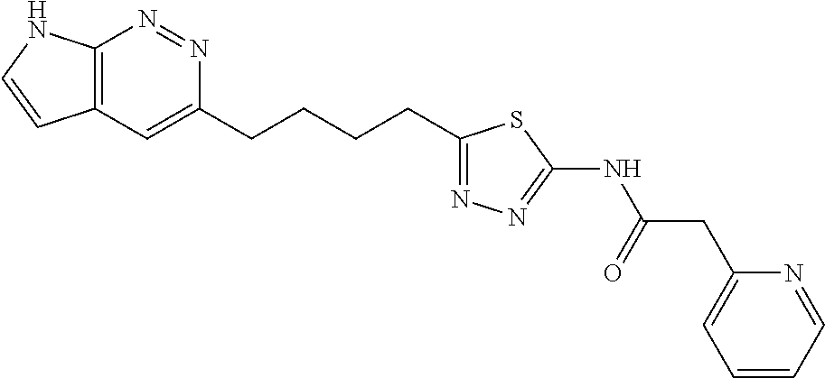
N1=NC2=C(C=C1CCCCC1=NN=C(NC(CC3=CC=CC=N3)=O)S1)C=CN2
